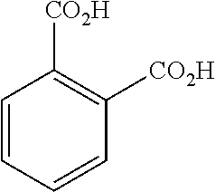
C1=CC=CC([CO2H])=C1[CO2H]
